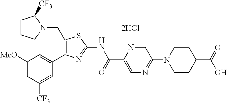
C1([MeO])=CC([CF3])=CC(C2=C(CN3C([CF3])CCC3)SC(NC(C3=CN=C(N4CCC(C(=O)O)CC4)C=N3)=O)=N2)=C1.[2HCl]
